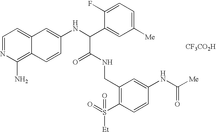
C1=NC(N)=C2C(=C1)C=C(NC(C1=CC([Me])=CC=C1F)C(=O)NCC1=C(S(=O)([Et])=O)C=CC(NC([Me])=O)=C1)C=C2.[CF3CO2H]
